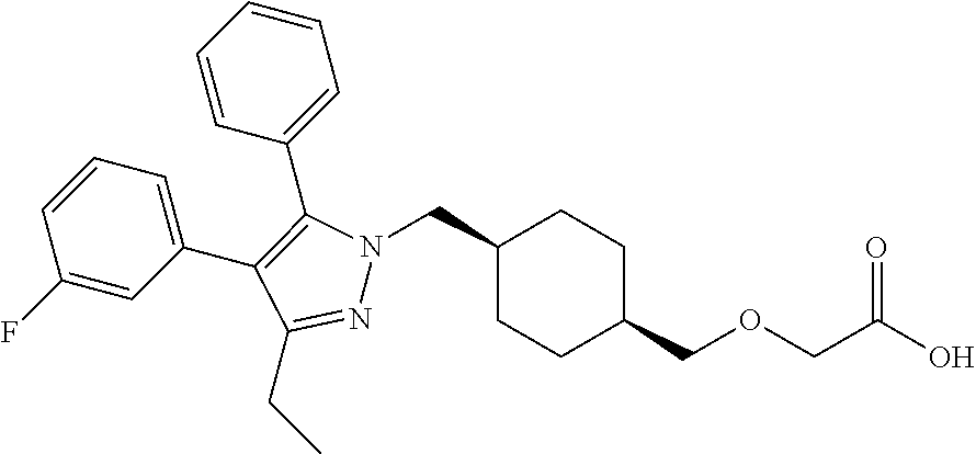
C1(CN2N=C(CC)C(C3=CC=CC(F)=C3)=C2C2=CC=CC=C2)CCC(COCC(O)=O)CC1
